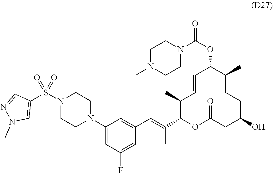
C1=CC(C)C(C(=CC2=CC(N3CCN(S(C4=CN(C)N=C4)(=O)=O)CC3)=CC(F)=C2)C)OC(=O)CC([OH])CCC(C)C1OC(=O)N1CCN(C)CC1
